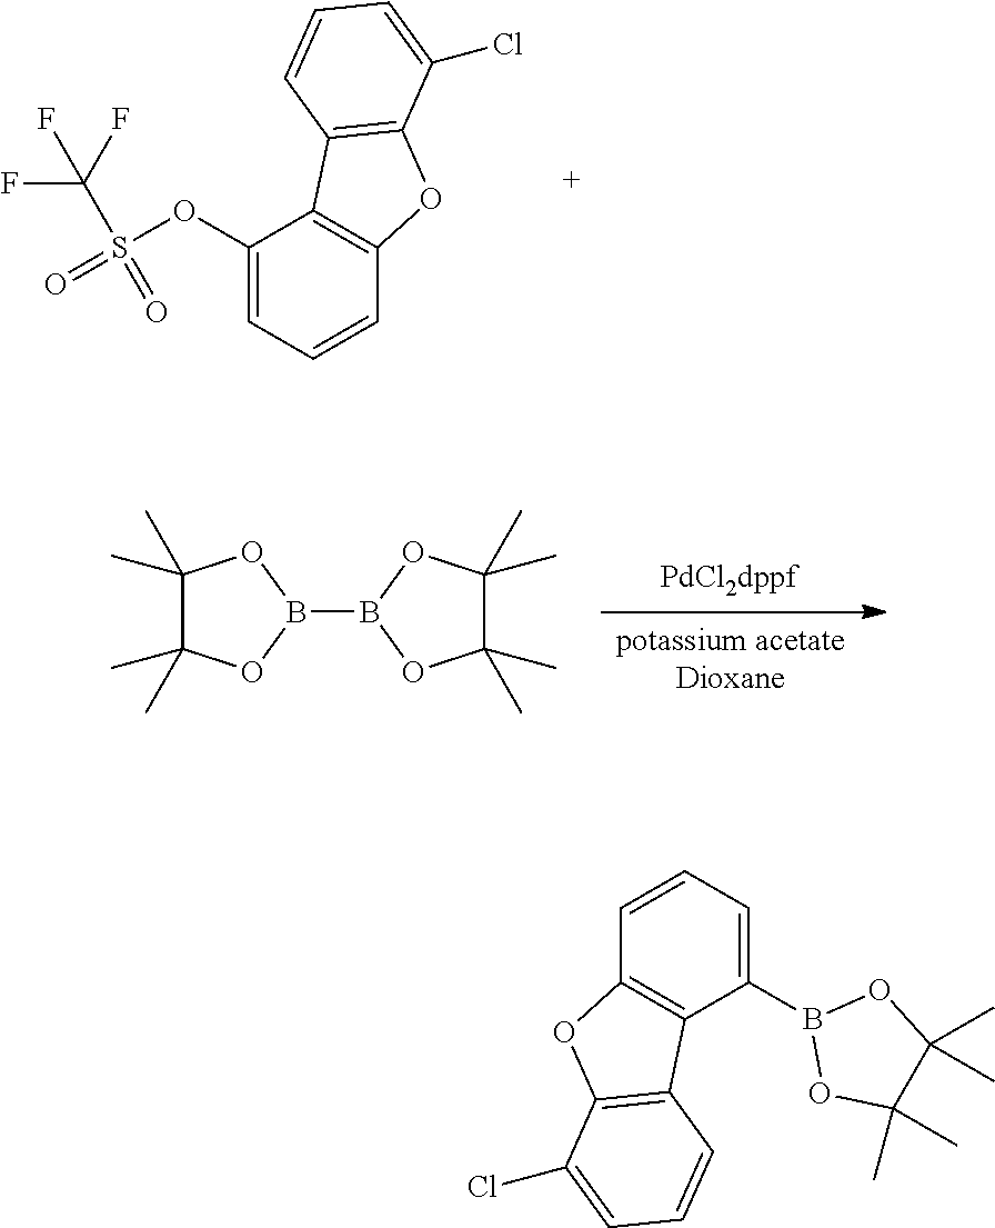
C1(OS(=O)(C(F)(F)F)=O)=CC=CC2=C1C1=C(O2)C(Cl)=CC=C1.[PdCl2dppf].[potassium acetateDioxane].C1(C)(C)C(C)(C)OB(B2OC(C)(C)C(C)(C)O2)O1.C1(B2OC(C)(C)C(C)(C)O2)=CC=CC2=C1C1=C(O2)C(Cl)=CC=C1
